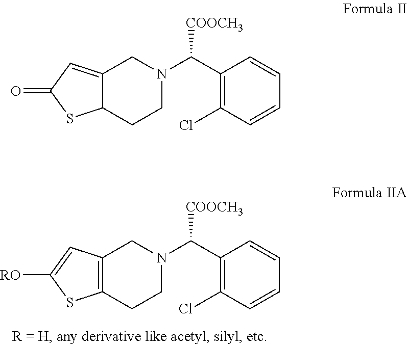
C1(C([COOCH3])N2CCC3=C(C2)C=C([RO])S3)=C(Cl)C=CC=C1.C1(C([COOCH3])N2CCC3C(=CC(=O)S3)C2)=C(Cl)C=CC=C1
